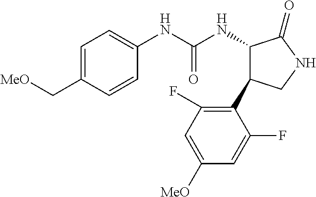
C1=C(C[MeO])C=CC(NC(NC2C(C3=C(F)C=C([MeO])C=C3F)CNC2=O)=O)=C1
